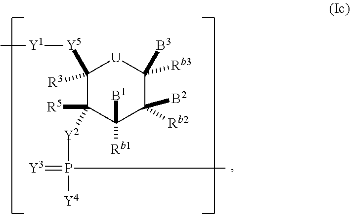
C1([Y5][Y1]C)([R3])[U]C([B3])([Rb3])C([Rb2])([B2])C([Rb1])([B1])C1([Y2]P(=[Y3])(C)[Y4])[R5]
